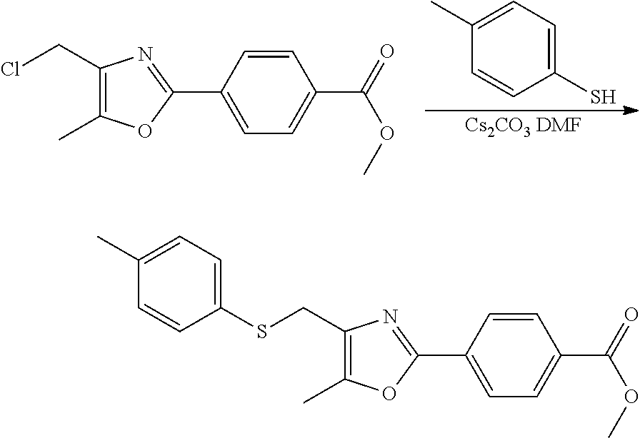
C1(S)=CC=C(C)C=C1.[Cs2CO3 DMF].C1(CCl)=C(C)OC(C2=CC=C(C(=O)OC)C=C2)=N1.C1(CSC2=CC=C(C)C=C2)=C(C)OC(C2=CC=C(C(=O)OC)C=C2)=N1
